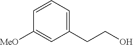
C1=CC([MeO])=CC(CCO)=C1
